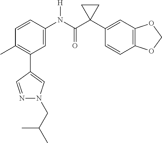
C1(C2=CN(CC(C)C)N=C2)=C(C)C=CC(N(C(C2(C3=CC4=C(C=C3)OCO4)CC2)=O)[H])=C1
